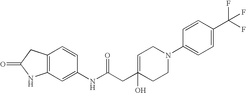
C12=C(C=CC(NC(CC3(O)=CCN(C4=CC=C(C(F)(F)F)C=C4)CC3)=O)=C1)CC(=O)N2
